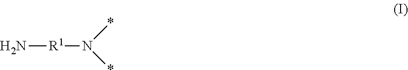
N[R1]N(*)*
